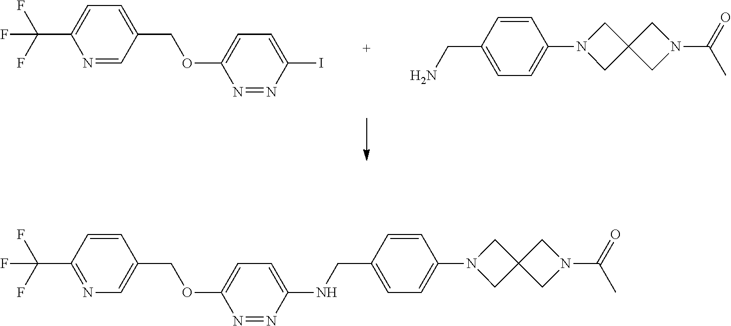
C1=CC(C(F)(F)F)=NC=C1COC1=CC=C(NCC2=CC=C(N3CC4(C3)CN(C(=O)C)C4)C=C2)N=N1.C1=C(COC2=CC=C(I)N=N2)C=NC(C(F)(F)F)=C1.NCC1=CC=C(N2CC3(C2)CN(C(=O)C)C3)C=C1
